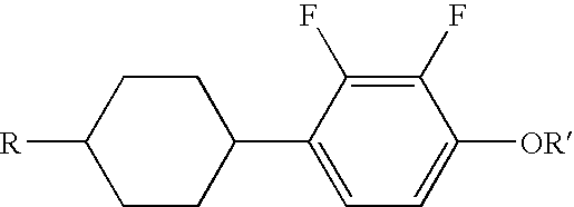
C1(F)=C(F)C(C2CCC([R])CC2)=CC=C1[OR]
